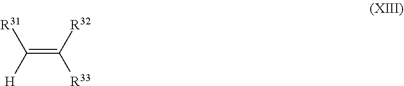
C(=C([R32])[R33])([H])[R31]
